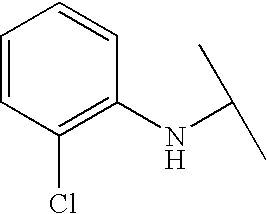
C1=CC(Cl)=C(NC(C)C)C=C1
